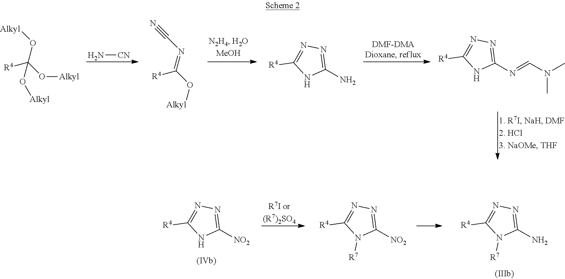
N[CN].C1(N=CN(C)C)=NN=C([R4])N1.[Alkyl]OC([R4])(O[Alkyl])O[Alkyl].[R4]C(=NC#N)O[Alkyl].C1(N)=NN=C([R4])N1.C1([NO2])=NN=C([R4])N1.C1(N)=NN=C([R4])N1[R7].C1([NO2])=NN=C([R4])N1[R7]
